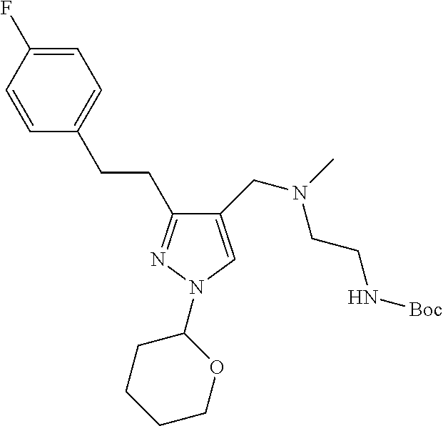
C1=CC(F)=CC=C1CCC1=NN(C2CCCCO2)C=C1CN(C)CCN[Boc]
